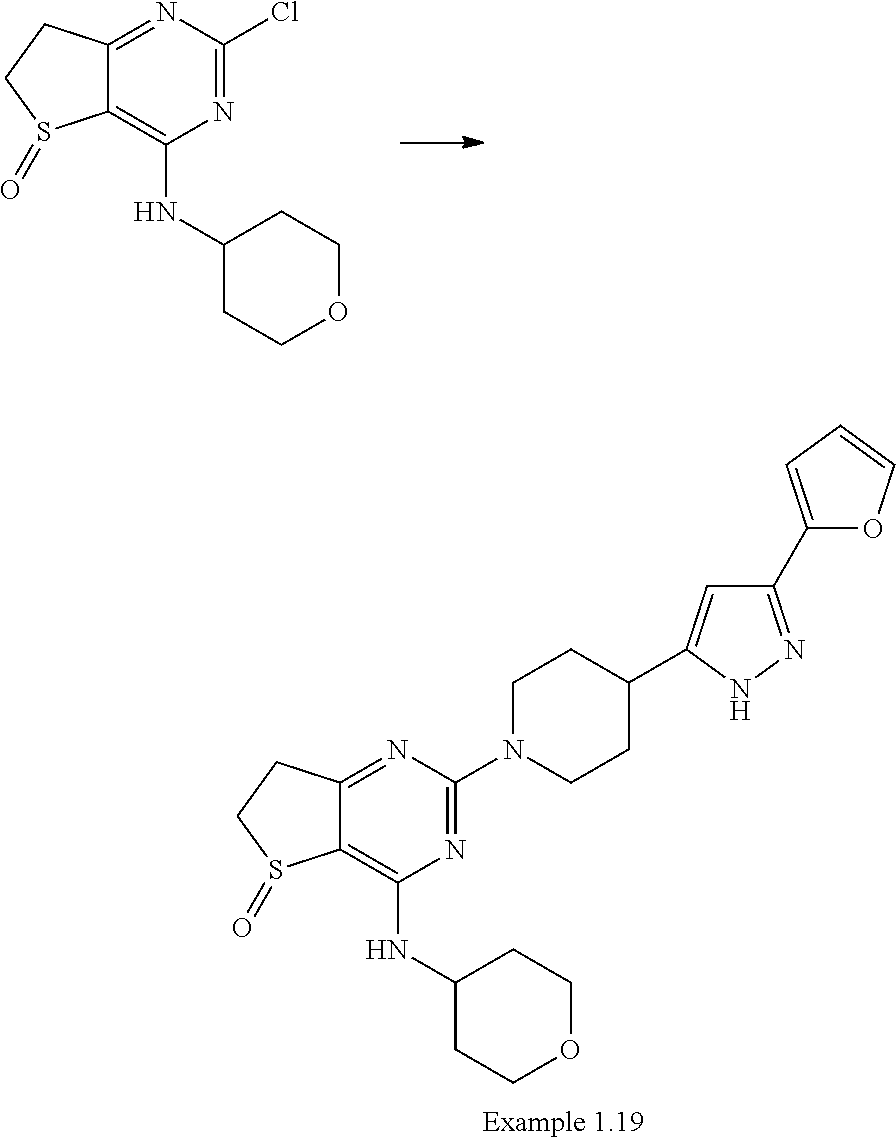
C12=NC(Cl)=NC(NC3CCOCC3)=C1S(=O)CC2.C12=NC(N3CCC(C4=CC(C5=CC=CO5)=NN4)CC3)=NC(NC3CCOCC3)=C1S(=O)CC2
